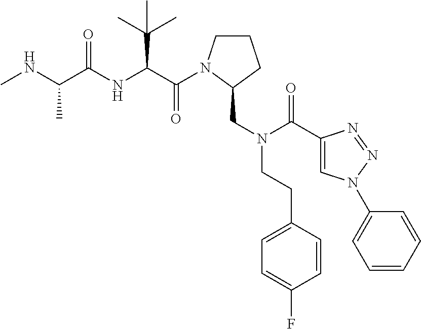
C1CN(C(=O)C(C(C)(C)C)NC(=O)C(C)NC)C(CN(C(=O)C2=CN(C3=CC=CC=C3)N=N2)CCC2=CC=C(F)C=C2)C1
